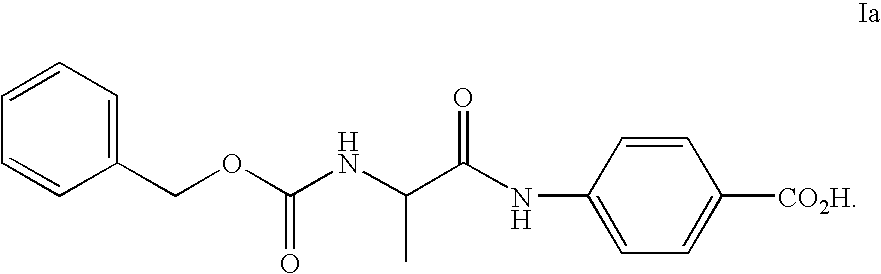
C1=CC(COC(NC(C(NC2=CC=C([CO2H])C=C2)=O)C)=O)=CC=C1
